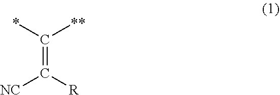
C(=C([R])[NC])(*)[**]
